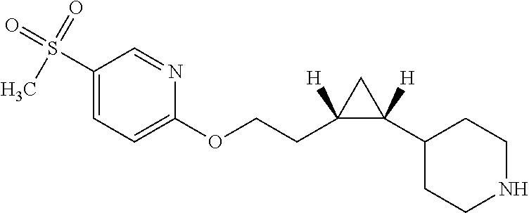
C1(S(=O)(C)=O)=CC=C(OCCC2([H])C([H])(C3CCNCC3)C2)N=C1
